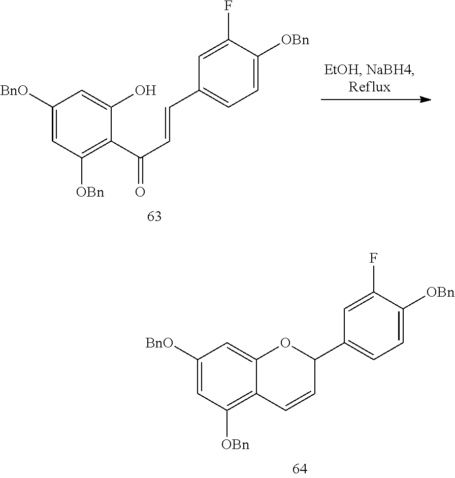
C1([BnO])=CC([OBn])=C2C(=C1)OC(C1=CC=C([OBn])C(F)=C1)C=C2.C1([BnO])=CC([OBn])=C(C(C=CC2=CC=C([OBn])C(F)=C2)=O)C(O)=C1
